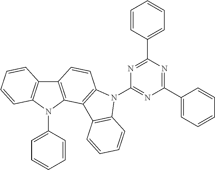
C12=C(N(C3=CC=CC=C3)C3=C1C=CC=C3)C1=C(C=C2)N(C2=NC(C3=CC=CC=C3)=NC(C3=CC=CC=C3)=N2)C2=C1C=CC=C2
